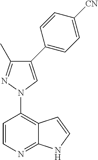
C12=C(N3C=C(C4=CC=C([CN])C=C4)C(C)=N3)C=CN=C1NC=C2
